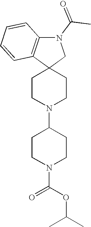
C1CN(C2CCN(C(OC(C)C)=O)CC2)CCC12CN(C(C)=O)C1=C2C=CC=C1
